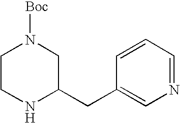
C1CNC(CC2=CN=CC=C2)CN1[Boc]
